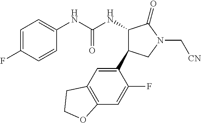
C1(NC(NC2C(C3=CC4=C(C=C3F)OCC4)CN(C[CN])C2=O)=O)=CC=C(F)C=C1
